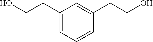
C1(CCO)=CC=CC(CCO)=C1
